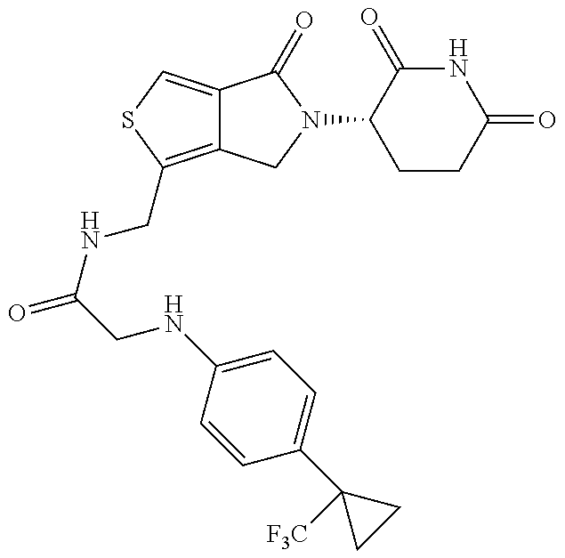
C12=C(CNC(CNC3=CC=C(C4([F3C])CC4)C=C3)=O)SC=C1C(=O)N(C1CCC(=O)NC1=O)C2
